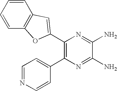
C1(C2=CC3=C(C=CC=C3)O2)=C(C2=CC=NC=C2)N=C(N)C(N)=N1
